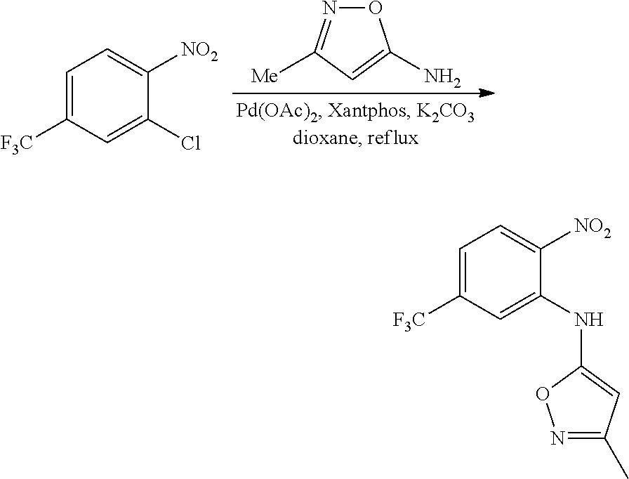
C1=C([F3C])C=C(Cl)C([NO2])=C1.[Me]C1=NOC(N)=C1.C1=C([F3C])C=C(NC2=CC(C)=NO2)C([NO2])=C1
